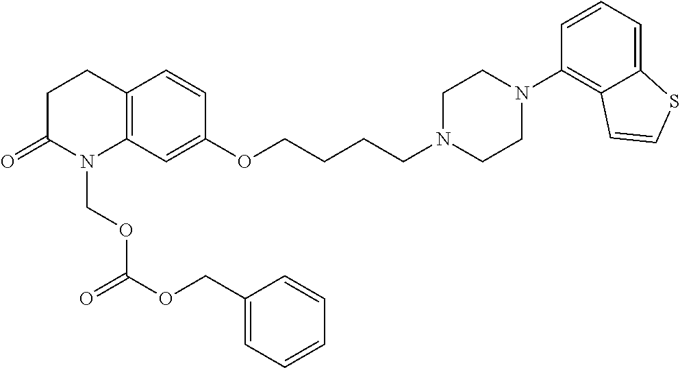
C1C(=O)N(COC(OCC2=CC=CC=C2)=O)C2=C(C1)C=CC(OCCCCN1CCN(C3=C4C(=CC=C3)SC=C4)CC1)=C2
